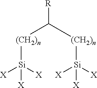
[Si]([X])([X])([X])[(CH2)n]C([R])[(CH2)n][Si]([X])([X])[X]
